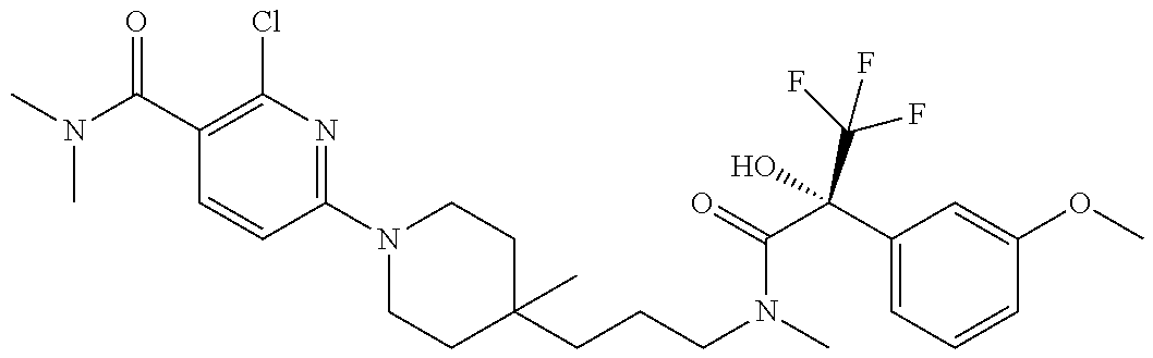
CN(C(C1=C(Cl)N=C(N2CCC(CCCN(C)C(=O)C(C3=CC=CC(OC)=C3)(O)C(F)(F)F)(C)CC2)C=C1)=O)C
